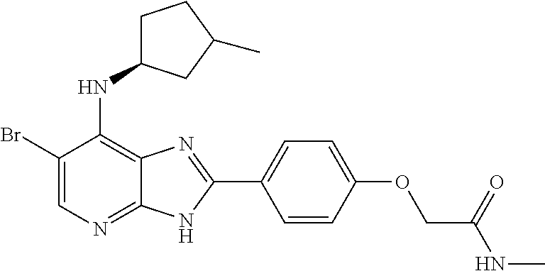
C1(Br)=CN=C2C(=C1NC1CCC(C)C1)N=C(C1=CC=C(OCC(NC)=O)C=C1)N2
